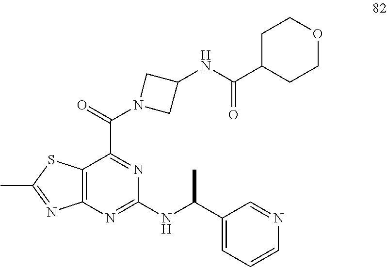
C12=C(N=C(NC(C3=CC=CN=C3)C)N=C1C(=O)N1CC(NC(=O)C3CCOCC3)C1)N=C(C)S2
